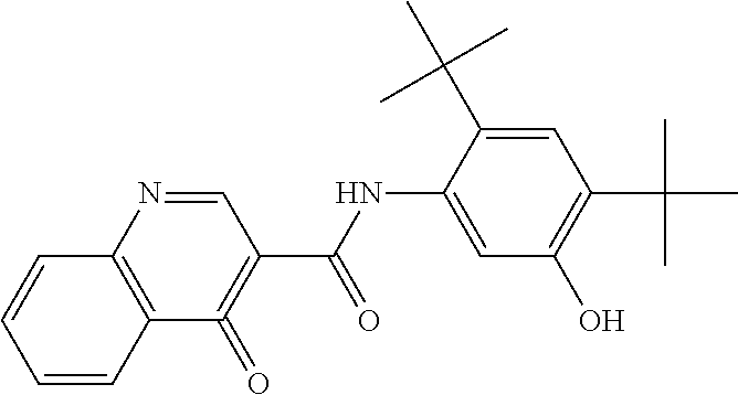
C1=CC2=C(C=C1)N=CC(C(=O)NC1=CC(O)=C(C(C)(C)C)C=C1C(C)(C)C)=C2=O
